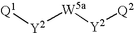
[Q1][Y2][W5a][Y2][Q2]
